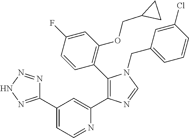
C1(C2=NNN=N2)=CC=NC(C2=C(C3=C(OCC4CC4)C=C(F)C=C3)N(CC3=CC=CC(Cl)=C3)C=N2)=C1
